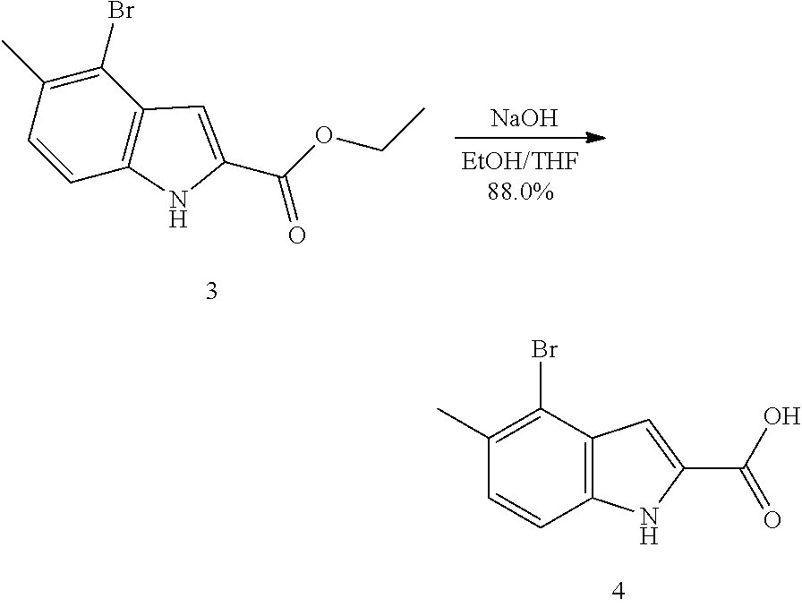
C1(Br)=C(C)C=CC2=C1C=C(C(OCC)=O)N2.[NaOH].C1(C)=C(Br)C2=C(C=C1)NC(C(O)=O)=C2
